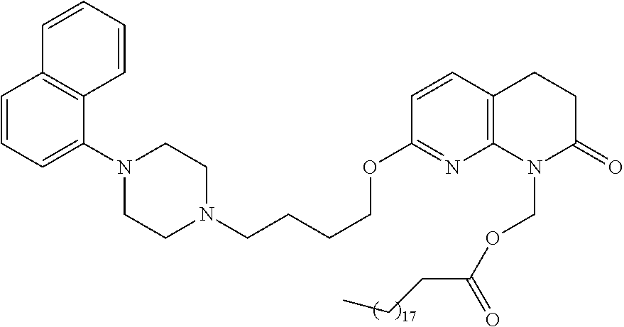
C1=CC=C(N2CCN(CCCCOC3=NC4=C(C=C3)CCC(=O)N4COC(CCC)=O)CC2)C2=C1C=CC=C2
